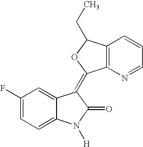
C1(F)=CC=C2C(=C1)C(=C1C3=C(C=CC=N3)C(CC)O1)C(=O)N2[H]
